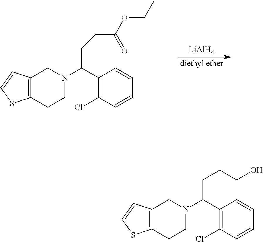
C12=C(CCN(C(C3=C(Cl)C=CC=C3)CCC(OCC)=O)C1)SC=C2.[LiAlH4].C12=C(CCN(C(C3=C(Cl)C=CC=C3)CCCO)C1)SC=C2
